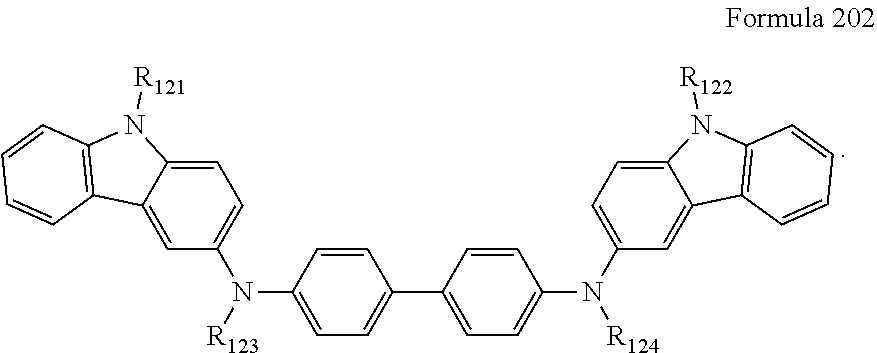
C1=C2C(=CC(N([R123])C3=CC=C(C4=CC=C(N(C5=CC=C6C(=C5)C5=C(N6[R122])C=CC=C5)[R124])C=C4)C=C3)=C1)C1=C(N2[R121])C=CC=C1
